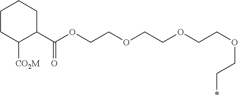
C1CC([CO2M])C(C(OCCOCCOCCOCC*)=O)CC1
